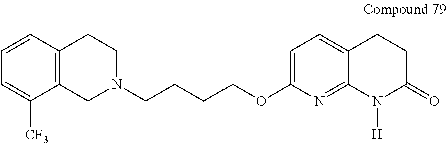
C12=C(CN(CCCCOC3=CC=C4C(=N3)N([H])C(=O)CC4)CC1)C([CF3])=CC=C2
